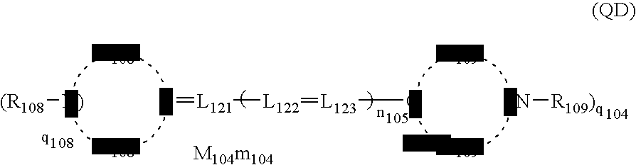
[(R108][N)].C=[L121][L122]=[L123]C.[(N][R109)q]
